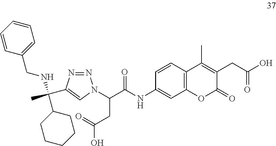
C1=CC2=C(C=C1NC(=O)C(CC(=O)O)N1N=NC(C(NCC3=CC=CC=C3)(C)C3CCCCC3)=C1)OC(=O)C(CC(=O)O)=C2C
